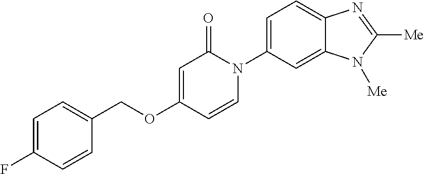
C(OC1=CC(=O)N(C2=CC=C3C(=C2)N([Me])C([Me])=N3)C=C1)C1=CC=C(F)C=C1
